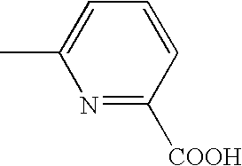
C1(C)=CC=CC([COOH])=N1
